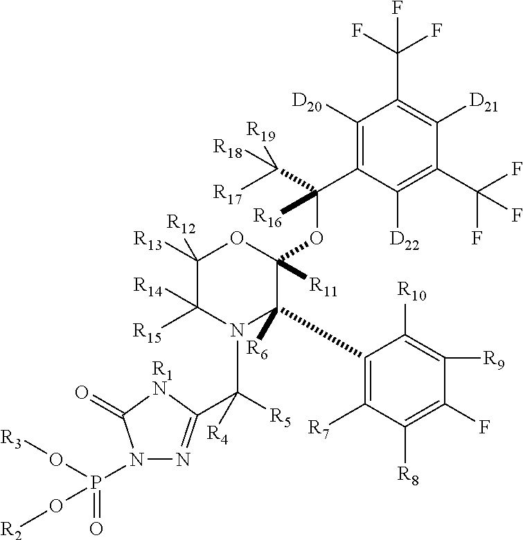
C1([D20])=C(C(OC2([R11])OC([R13])([R12])C([R15])([R14])N(C([R5])([R4])C3=NN(P(=O)(O[R3])O[R2])C(=O)[R1N]3)C2(C2=C([R7])C([R8])=C(F)C([R9])=C2[R10])[R6])([R16])C([R17])([R18])[R19])C([D22])=C(C(F)(F)F)C([D21])=C1C(F)(F)F
